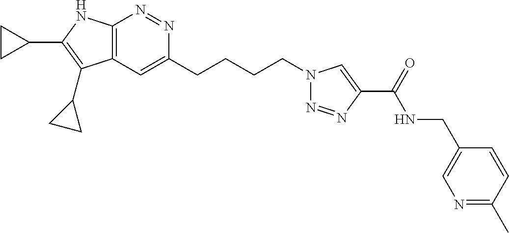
C12=C(C=C(CCCCN3N=NC(C(=O)NCC4=CN=C(C)C=C4)=C3)N=N1)C(C1CC1)=C(C1CC1)N2
